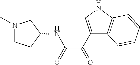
N1(C)CCC(NC(=O)C(=O)C2=CNC3=C2C=CC=C3)C1
